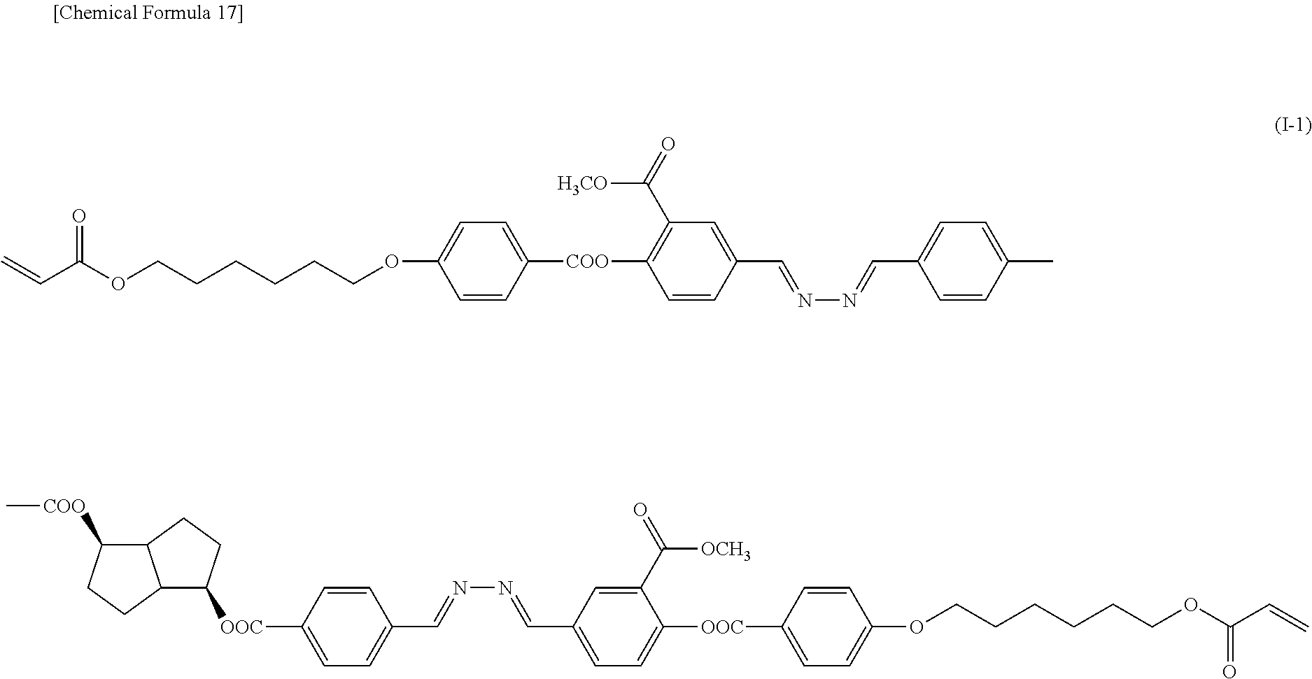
C(C(OCCCCCCOC1=CC=C([COO]C2=C(C(=O)[H3CO])C=C(C=NN=CC3=CC=C(C)C=C3)C=C2)C=C1)=O)=C.C(C(OCCCCCCOC1=CC=C([OOC]C2=CC=C(C=NN=CC3=CC=C([OOC]C4C5C(CC4)C([COO]C)CC5)C=C3)C=C2C(=O)[OCH3])C=C1)=O)=C
